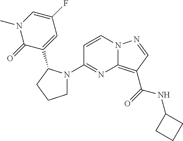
C1(N2CCCC2C2=CC(F)=CN(C)C2=O)=NC2=C(C(=O)NC3CCC3)C=NN2C=C1
